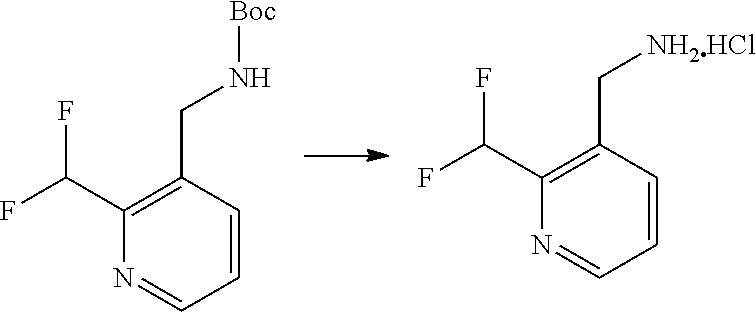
N1=CC=CC(CN[Boc])=C1C(F)F.N1=CC=CC(C[NH2HCl])=C1C(F)F
